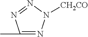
N1=C(C)N=NN1[CH2CO]
